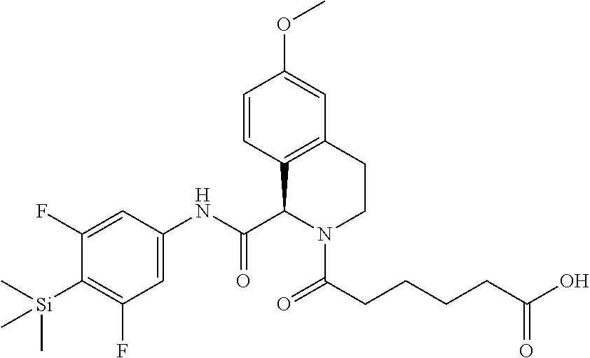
C1(F)=CC(NC(C2C3=C(CCN2C(=O)CCCCC(O)=O)C=C(OC)C=C3)=O)=CC(F)=C1[Si](C)(C)C
